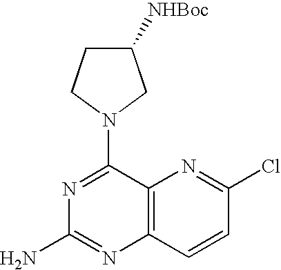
N1=C(N2CCC([NHBoc])C2)C2=C(N=C1N)C=CC(Cl)=N2
